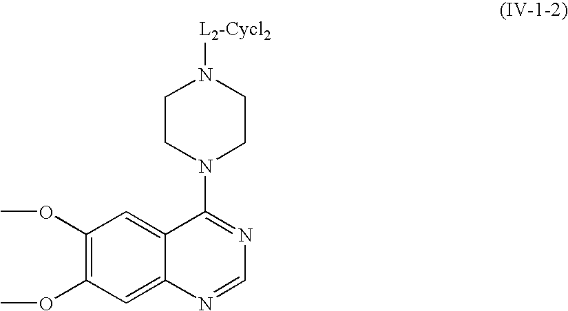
C1=C2C(=CC(OC)=C1OC)C(N1CCN([L2-Cycl2])CC1)=NC=N2
